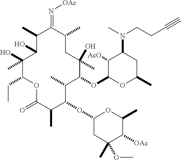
C1(O)C(O)(C)C(CC)OC(=O)C(C)C(OC2CC(C)(OC)C([OAc])C(C)O2)C(C)C(OC2OC(C)CC(N(C)CCC#C)C2[AcO])C(C)(O)CC(C)C(=N[OAc])C1C
